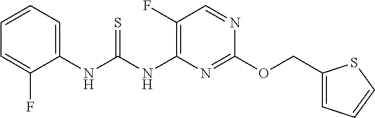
C1(COC2=NC(NC(NC3=CC=CC=C3F)=S)=C(F)C=N2)=CC=CS1
